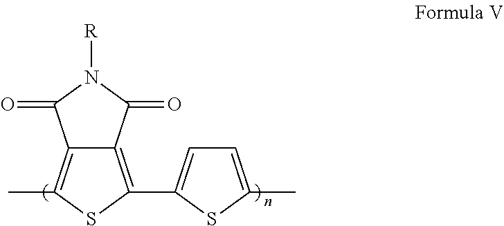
C12=C(C)SC(C3=CC=C(C)S3)=C1C(=O)N([R])C2=O
